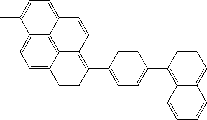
C12=CC=C3C4=C1C(=CC=C2C)C=CC4=C(C1=CC=C(C2=C4C(=CC=C2)C=CC=C4)C=C1)C=C3
